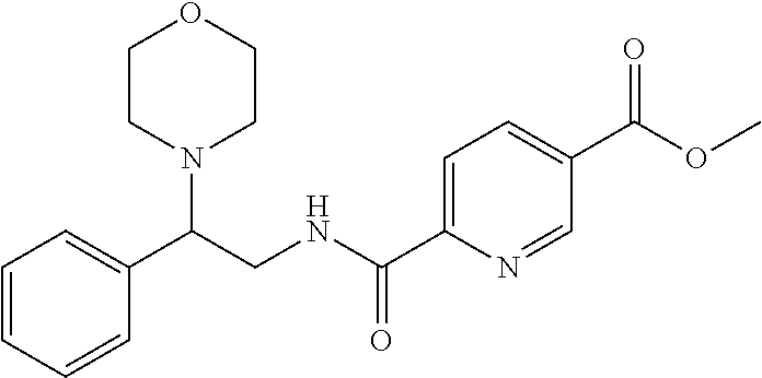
C1=CC=CC(C(CNC(C2=CC=C(C(=O)OC)C=N2)=O)N2CCOCC2)=C1
